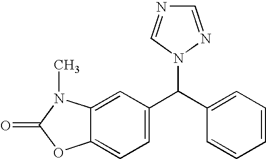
C12=CC=C(C(C3=CC=CC=C3)N3C=NC=N3)C=C1N(C)C(=O)O2
